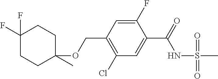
C1(F)(F)CCC(C)(OCC2=C(Cl)C=C(C(=O)NS(C)(=O)=O)C(F)=C2)CC1
